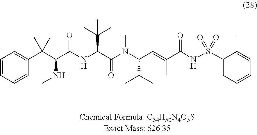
C1=CC=CC(C(C(C(NC(C(N(C(C=C(C(NS(=O)(=O)C2=CC=CC=C2C)=O)C)C(C)C)C)=O)C(C)(C)C)=O)NC)(C)C)=C1
